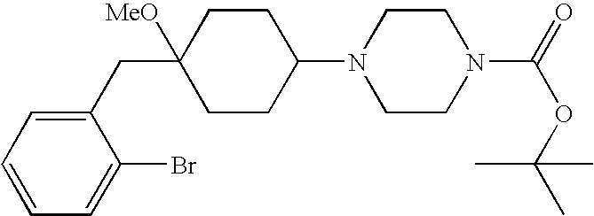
C1(CC2([MeO])CCC(N3CCN(C(=O)OC(C)(C)C)CC3)CC2)=CC=CC=C1Br
